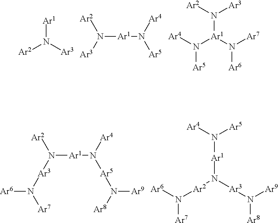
[Ar1]N([Ar3])[Ar2].[Ar1](N([Ar3])[Ar2])N([Ar5])[Ar4].N([Ar2])([Ar3])[Ar1](N([Ar6])[Ar7])N([Ar5])[Ar4].[Ar1](N([Ar2])[Ar3]N([Ar6])[Ar7])N([Ar4])[Ar5]N([Ar9])[Ar8].N([Ar1]N([Ar4])[Ar5])([Ar3]N([Ar8])[Ar9])[Ar2]N([Ar7])[Ar6]
